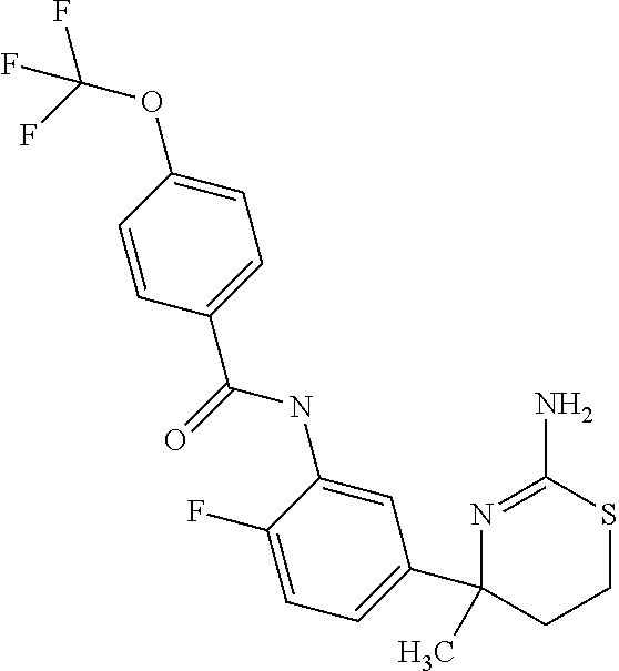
C1=CC(C(=O)NC2=CC(C3(C)N=C(N)SCC3)=CC=C2F)=CC=C1OC(F)(F)F
